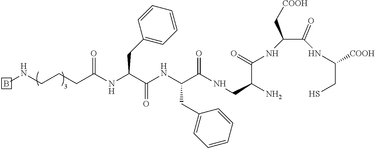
N(C(C(NC(=O)C(CC1=CC=CC=C1)NC(=O)CCCNB)CC1=CC=CC=C1)=O)CC(N)C(NC(C(NC(CS)[COOH])=O)C[COOH])=O
